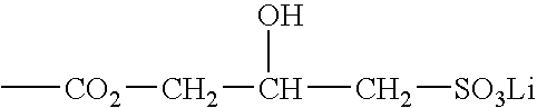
C[CO2]CC(O)C[SO3Li]
